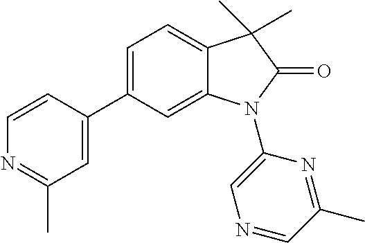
C1=CC(C2=CC=C3C(=C2)N(C2=CN=CC(C)=N2)C(=O)C3(C)C)=CC(C)=N1
